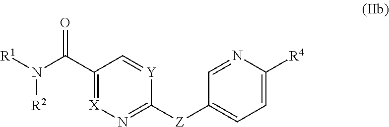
[R1]N([R2])C(C1=[X]N=C([Z]C2=CC=C([R4])N=C2)[Y]=C1)=O
